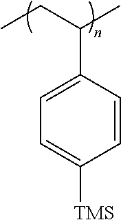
C(C1=CC=C([TMS])C=C1)(CC)C
